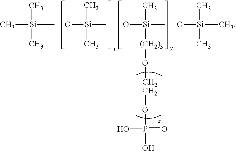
C[Si](C)(C)C.O[Si](C)(C)C.O[Si](C)([(CH2)3]O[CH2CH2]OP(O)(=O)O)C.O[Si](C)(C)C
